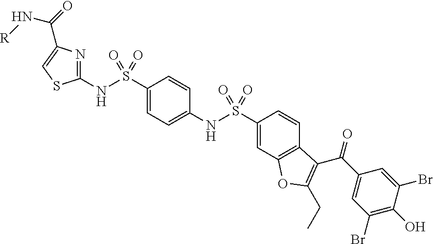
C1(NS(C2=CC=C(NS(C3=CC4=C(C=C3)C(C(=O)C3=CC(Br)=C(O)C(Br)=C3)=C(CC)O4)(=O)=O)C=C2)(=O)=O)=NC(C(=O)N[R])=CS1
